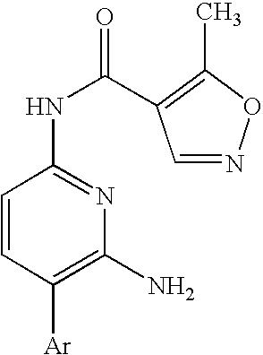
[Ar]C1=C(N)N=C(NC(=O)C2=C(C)ON=C2)C=C1
